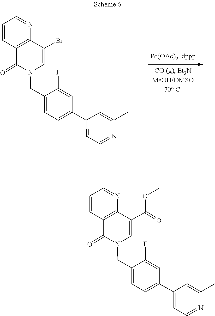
C1=C(C2=CC=NC(C)=C2)C=C(F)C(CN2C=C(Br)C3=C(C=CC=N3)C2=O)=C1.C1=C(C2=CC=NC(C)=C2)C=C(F)C(CN2C=C(C(=O)OC)C3=C(C=CC=N3)C2=O)=C1
